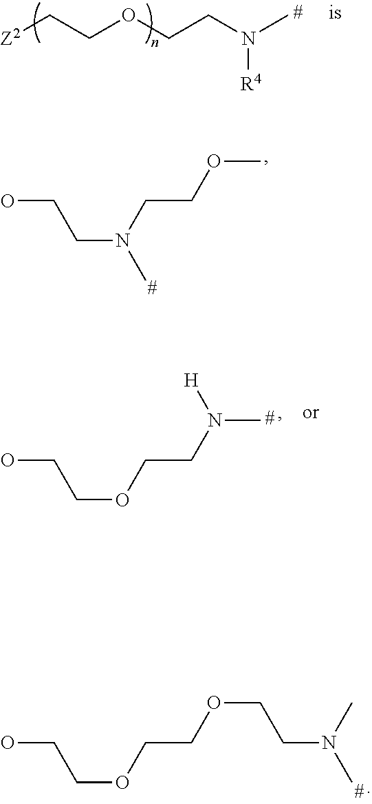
[Z2]CCOCCN(C)[R4].OCCN(CCOC)C.OCCOCCN(C)[H].OCCOCCOCCN(C)C
